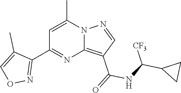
C12=C(C(=O)NC(C3CC3)[CF3])C=NN1C(C)=CC(C1=NOC=C1C)=N2
